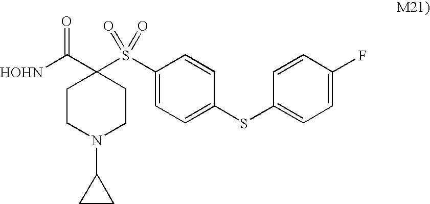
[HOHN]C(=O)C1(S(C2=CC=C(SC3=CC=C(F)C=C3)C=C2)(=O)=O)CCN(C2CC2)CC1
